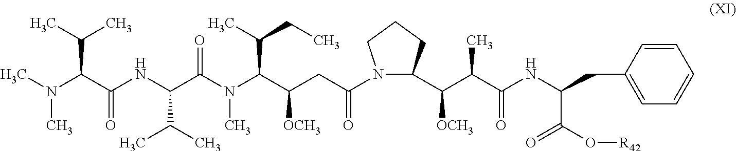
CN(C(C(NC(C(=O)N(C(C(CC(N1C(C(C(C(NC(CC2=CC=CC=C2)C(O[R42])=O)=O)C)[OCH3])CCC1)=O)[OCH3])C(CC)C)C)C(C)C)=O)C(C)C)C
